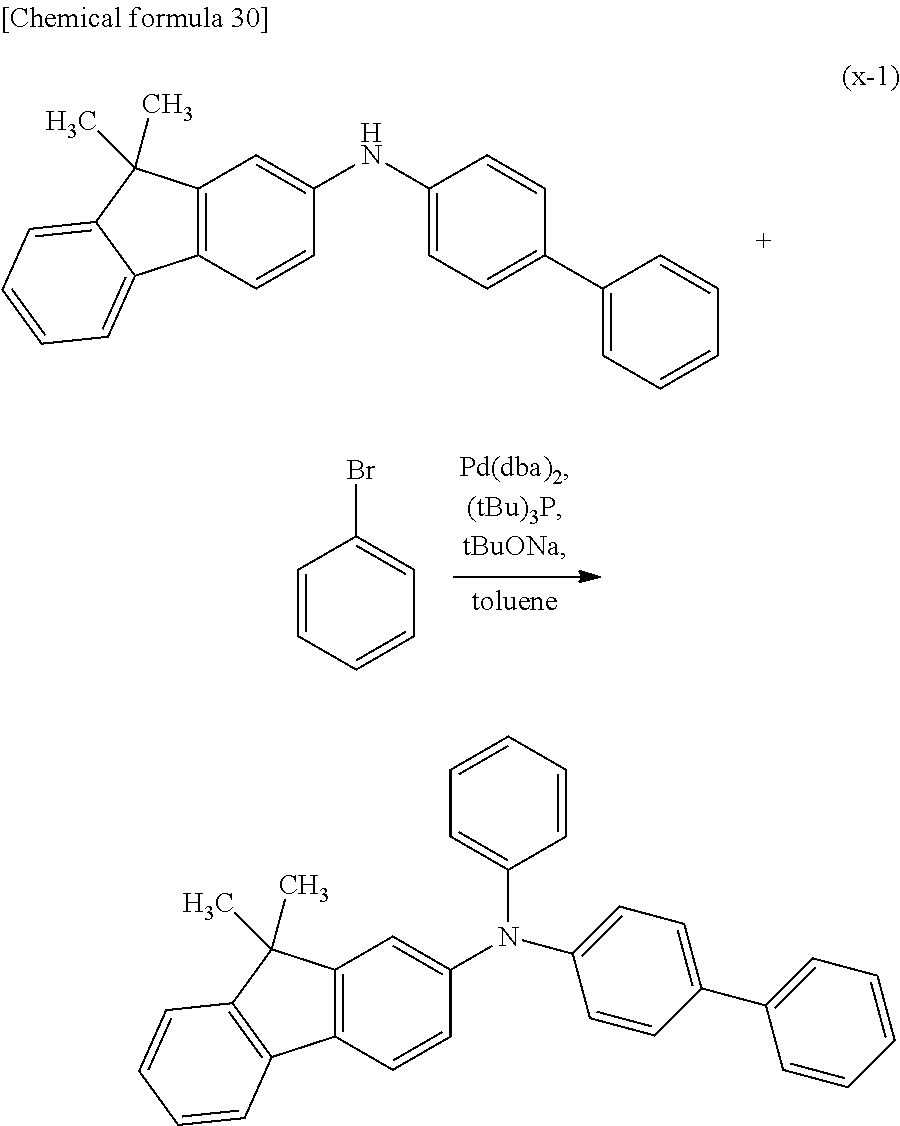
C12=C(C=CC(NC3=CC=C(C4=CC=CC=C4)C=C3)=C1)C1=CC=CC=C1C2(C)C.BrC1=CC=CC=C1.C12=C(C=CC(N(C3=CC=C(C4=CC=CC=C4)C=C3)C3=CC=CC=C3)=C1)C1=C(C2(C)C)C=CC=C1
